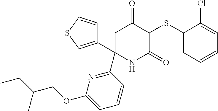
C1(SC2C(=O)CC(C3=CSC=C3)(C3=NC(OCC(CC)C)=CC=C3)NC2=O)=CC=CC=C1Cl
